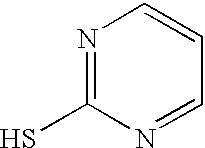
N1=C(S)N=CC=C1
